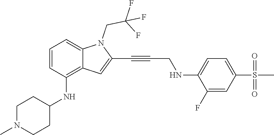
C(C#CC1=CC2=C(NC3CCN(C)CC3)C=CC=C2N1CC(F)(F)F)NC1=CC=C(S(C)(=O)=O)C=C1F
